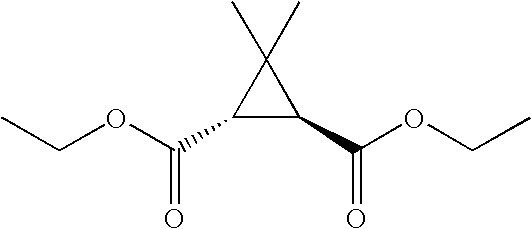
C(=O)(OCC)C1C(C(OCC)=O)C1(C)C
